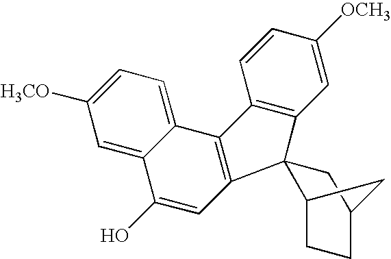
C1=C([OCH3])C=CC2=C1C1(C3=C2C2=CC=C([H3CO])C=C2C(O)=C3)C2CCC(C1)C2
